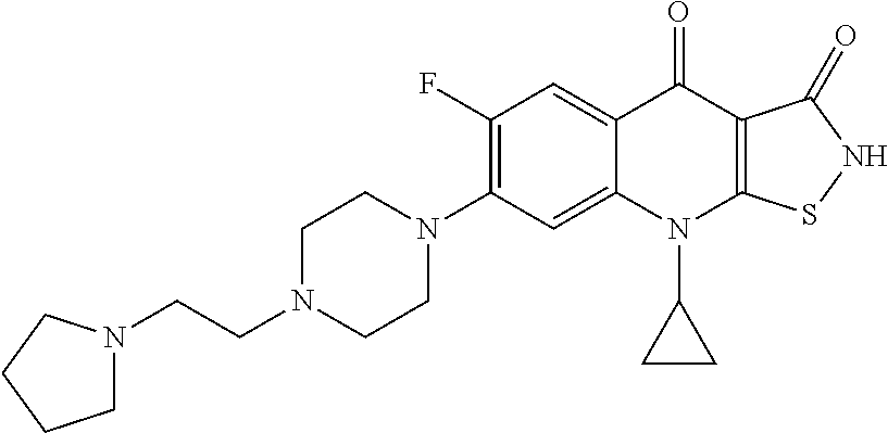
C12=CC(N3CCN(CCN4CCCC4)CC3)=C(F)C=C1C(=O)C1=C(N2C2CC2)SNC1=O
